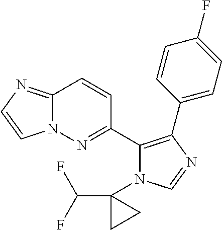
C12=NC=CN1N=C(C1=C(C3=CC=C(F)C=C3)N=CN1C1(C(F)F)CC1)C=C2
